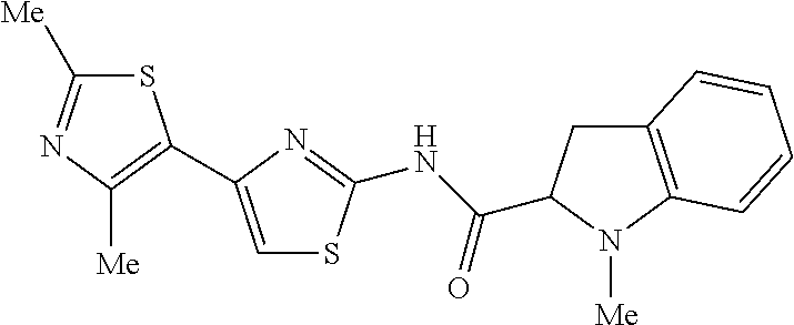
C1([Me])=NC([Me])=C(C2=CSC(NC(=O)C3CC4=C(N3[Me])C=CC=C4)=N2)S1
